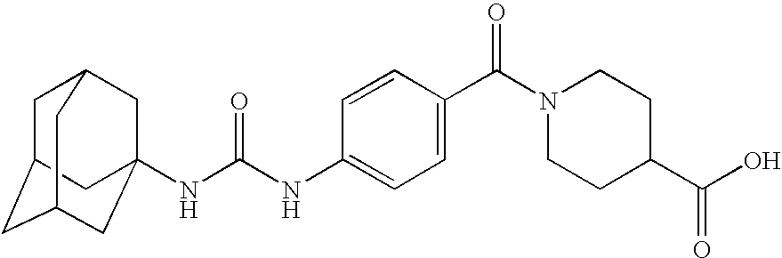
N(C(NC1=CC=C(C(N2CCC(C(O)=O)CC2)=O)C=C1)=O)C12CC3CC(CC(C1)C3)C2
